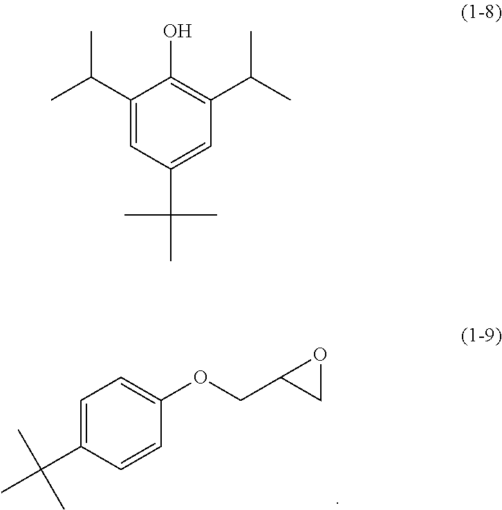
C1=CC(OCC2CO2)=CC=C1C(C)(C)C.C1(C(C)C)=CC(C(C)(C)C)=CC(C(C)C)=C1O
